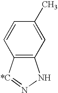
C12=C(NN=[*C]1)C=C(C)C=C2
